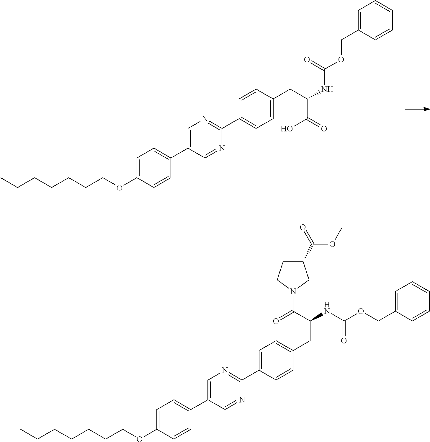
C1=C(OCCCCCCC)C=CC(C2=CN=C(C3=CC=C(CC(C(O)=O)NC(=O)OCC4=CC=CC=C4)C=C3)N=C2)=C1.C1=C(OCCCCCCC)C=CC(C2=CN=C(C3=CC=C(CC(NC(OCC4=CC=CC=C4)=O)C(=O)N4CC(C(OC)=O)CC4)C=C3)N=C2)=C1
